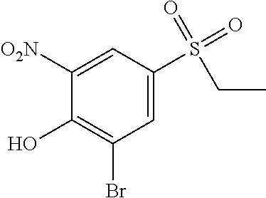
C1([O2N])=CC(S(=O)(=O)CC)=CC(Br)=C1O
